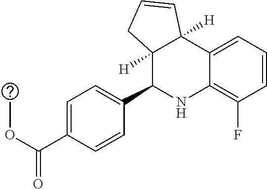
C1=CC=C2C(=C1F)NC(C1=CC=C(C(OC)=O)C=C1)C1([H])C2([H])C=CC1
